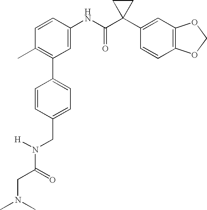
C1=C(NC(C2(C3=CC4=C(C=C3)OCO4)CC2)=O)C=CC(C)=C1C1=CC=C(CN([H])C(CN(C)C)=O)C=C1
